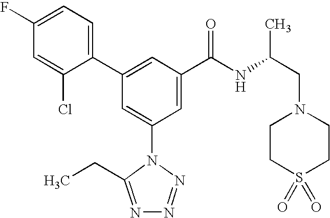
C1(C2=CC(C(NC(CN3CCS(=O)(=O)CC3)C)=O)=CC(N3C(CC)=NN=N3)=C2)=CC=C(F)C=C1Cl
